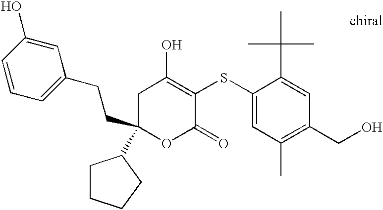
C1(CCC2=CC=CC(O)=C2)(C2CCCC2)OC(=O)C(SC2=CC(C)=C(CO)C=C2C(C)(C)C)=C(O)C1
